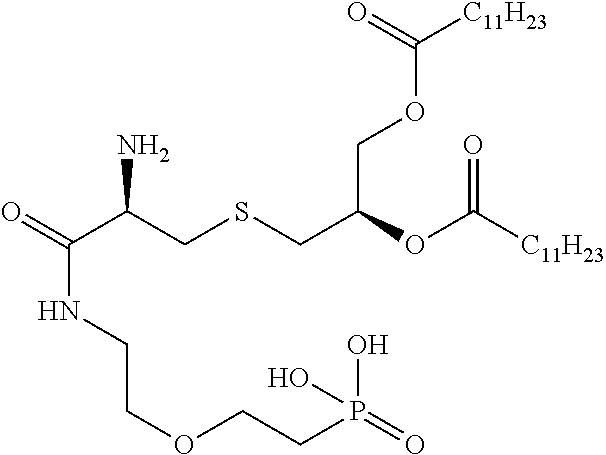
O=C(C(CSCC(OC([C11H23])=O)COC([C11H23])=O)N)NCCOCCP(O)(=O)O
